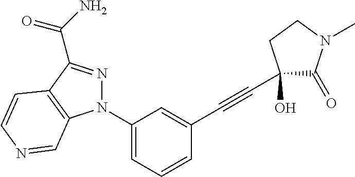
C1(N2N=C(C(=O)N)C3=C2C=NC=C3)=CC=CC(C#CC2(O)C(=O)N(C)CC2)=C1
